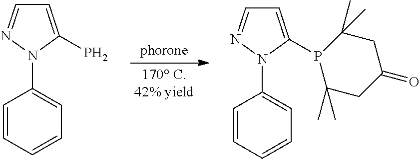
C1=C(P)N(C2=CC=CC=C2)N=C1.C1=C(P2C(C)(C)CC(=O)CC2(C)C)N(C2=CC=CC=C2)N=C1
